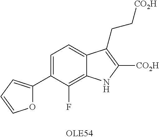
C1=C(C2=CC=CO2)C(F)=C2C(=C1)C(CC[CO2H])=C([CO2H])N2
